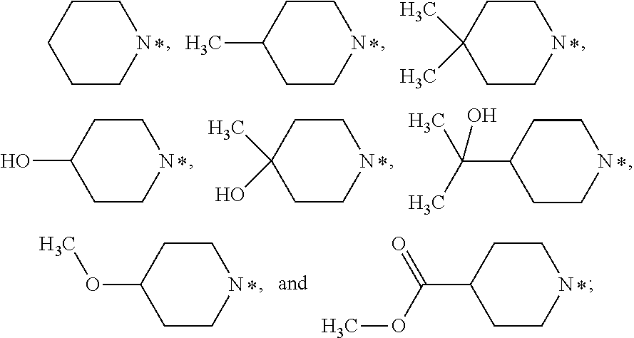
C1CNCCC1C.C1CNCCC1.C1CNCCC1(C)C.C1CNCCC1O.C1CNCCC1(C)O.C1CNCCC1C(C)(C)O.C1CNCCC1OC.C1CNCCC1C(=O)OC
